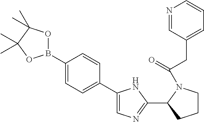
C1(C2=CC=C(B3OC(C)(C)C(C)(C)O3)C=C2)=CN=C(C2CCCN2C(=O)CC2=CC=CN=C2)N1
